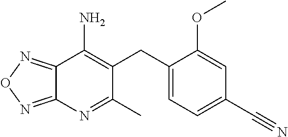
C1(CC2=CC=C(C#N)C=C2OC)=C(N)C2=NON=C2N=C1C
